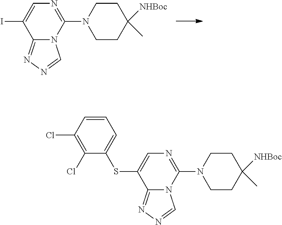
C12=NN=CN1C(N1CCC(C)([NHBoc])CC1)=NC=C2SC1=CC=CC(Cl)=C1Cl.C12=NN=CN1C(N1CCC(C)([NHBoc])CC1)=NC=C2I
